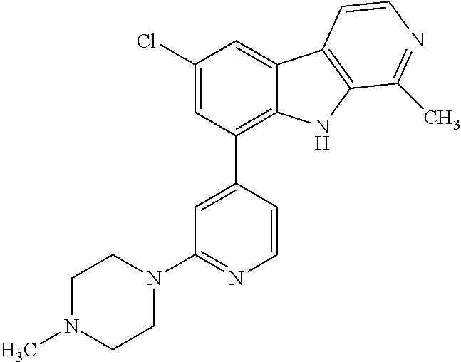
C1N(C)CCN(C2=NC=CC(C3=C4C(=CC(Cl)=C3)C3=C(N4)C(C)=NC=C3)=C2)C1
